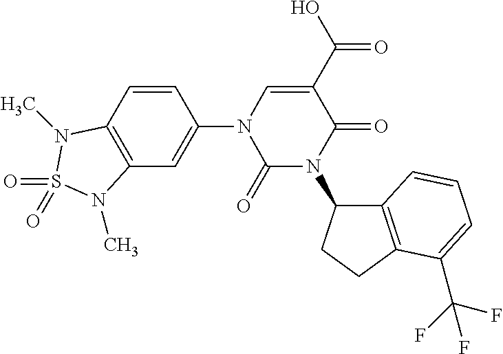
C1=CC2=C(C=C1N1C(=O)N(C3C4=C(CC3)C(C(F)(F)F)=CC=C4)C(=O)C(C(O)=O)=C1)N(C)S(=O)(=O)N2C
